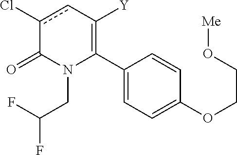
C1(C2=C([Y])cc(Cl)C(=O)N2CC(F)F)=CC=C(OCCO[Me])C=C1
